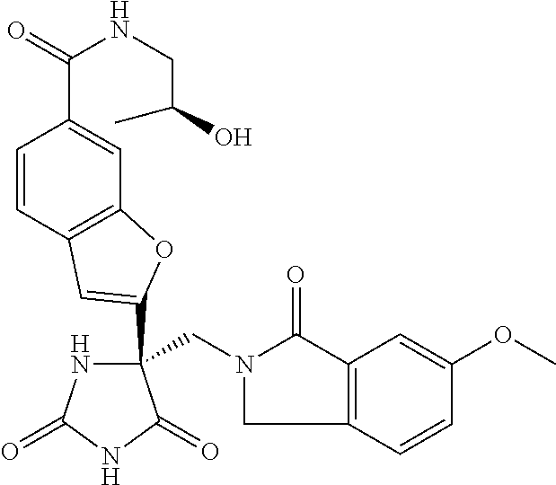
C(C1(C2=CC3=C(C=C(C(=O)NCC(O)C)C=C3)O2)NC(=O)NC1=O)N1CC2=C(C1=O)C=C(OC)C=C2
